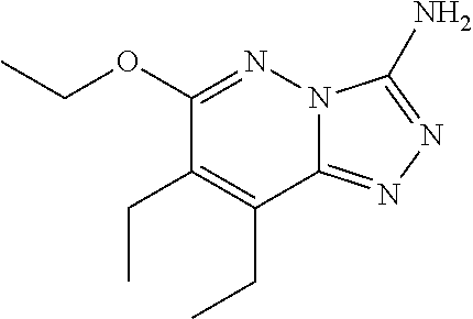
N12C(=NN=C1N)C(CC)=C(CC)C(OCC)=N2
